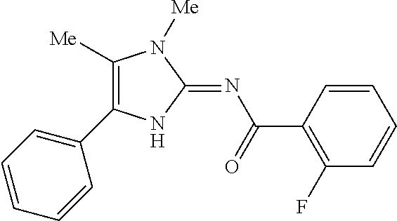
C1([Me])=C(C2=CC=CC=C2)NC(=NC(=O)C2=C(F)C=CC=C2)N1[Me]
